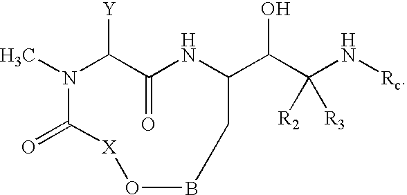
C(C1NC(=O)C([Y])N(C)C(=O)[X]OBC1)(C([R2])([R3])N[Rc])O
